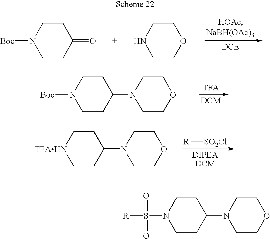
C1CN([Boc])CCC1=O.C1CNCCO1.C1CN(C2CCN([Boc])CC2)CCO1.[R][SO2Cl].C1CN(C2CC[TFAHN]CC2)CCO1.C1CN(C2CCN(S(=O)(=O)[R])CC2)CCO1
